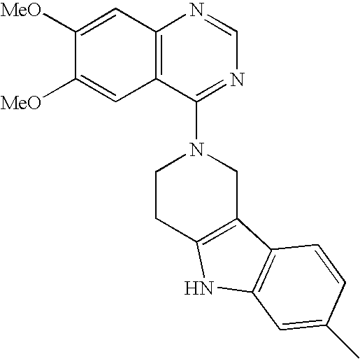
C12=C(C(N3CCC4=C(C3)C3=C(N4)C=C(C)C=C3)=NC=N1)C=C([MeO])C([MeO])=C2
